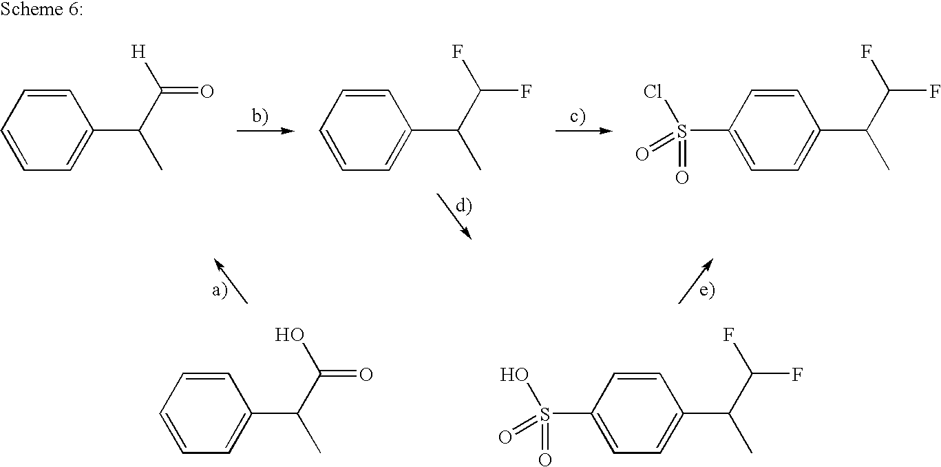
C1=CC=CC=C1C(C([H])=O)C.C1=CC=CC=C1C(C(F)F)C.C1=CC(S(Cl)(=O)=O)=CC=C1C(C(F)F)C.C1=CC=CC=C1C(C(O)=O)C.C1=CC(S(O)(=O)=O)=CC=C1C(C(F)F)C
